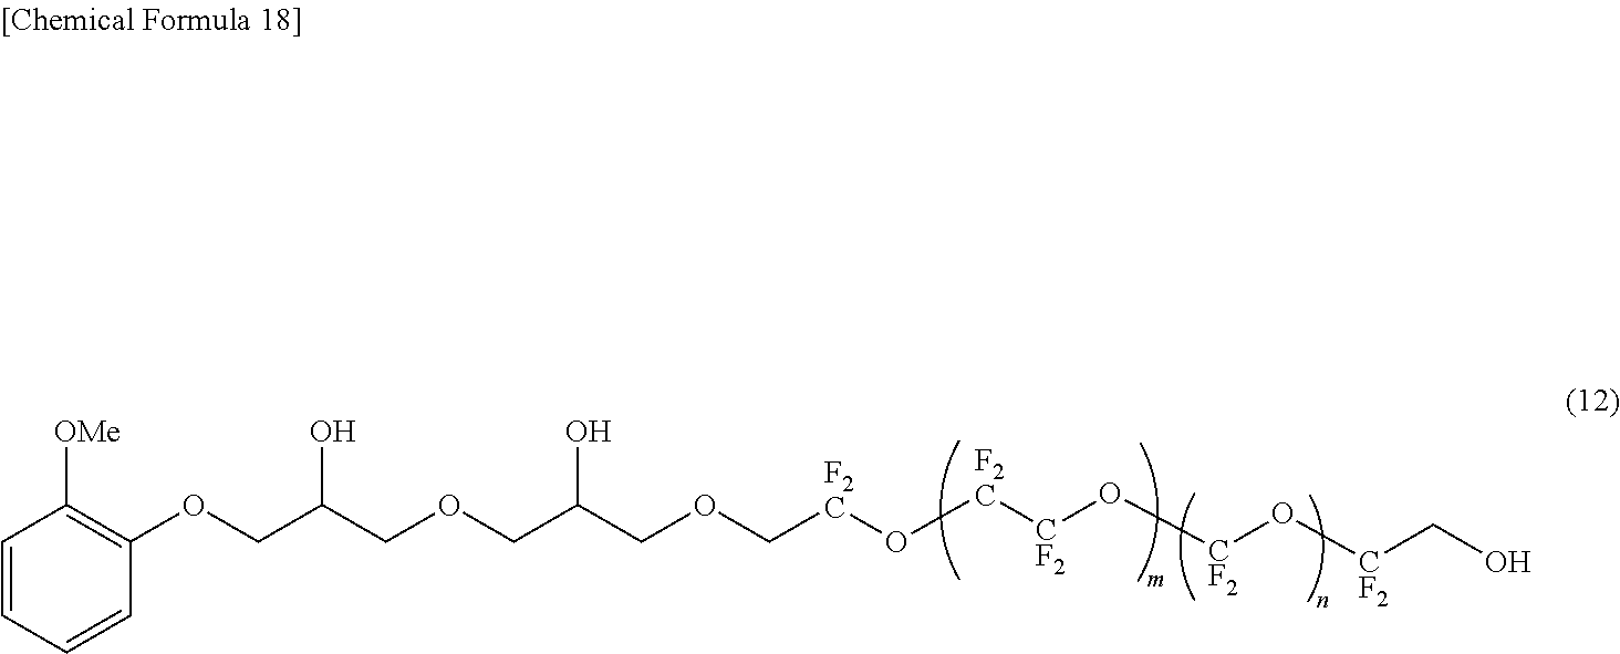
C1=CC=CC(OCC(COCC(COC[F2C]O[F2C][CF2]O[CF2]O[CF2]CO)O)O)=C1[OMe]
